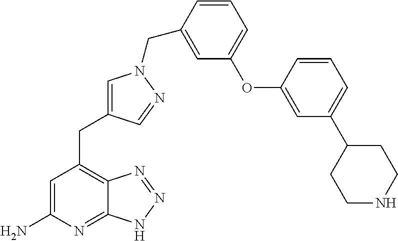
C1=C(N)N=C2C(=C1CC1=CN(CC3=CC(OC4=CC(C5CCNCC5)=CC=C4)=CC=C3)N=C1)N=NN2
